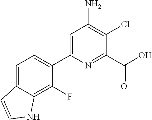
C1=C2C(=C(F)C(C3=CC(N)=C(Cl)C(C(O)=O)=N3)=C1)NC=C2
